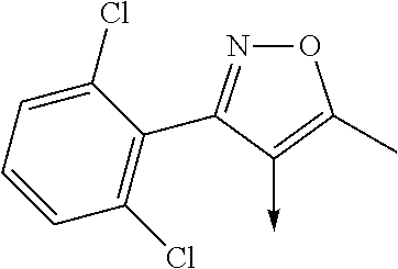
O1N=C(C2=C(Cl)C=CC=C2Cl)C(->C)=C1C
